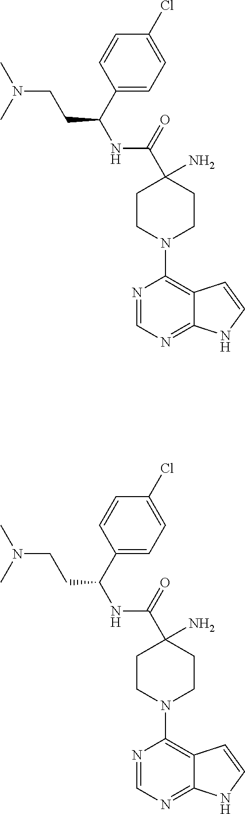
C1CN(C2=C3C(=NC=N2)NC=C3)CCC1(N)C(NC(C1=CC=C(Cl)C=C1)CCN(C)C)=O.C1CN(C2=C3C(=NC=N2)NC=C3)CCC1(N)C(NC(C1=CC=C(Cl)C=C1)CCN(C)C)=O
